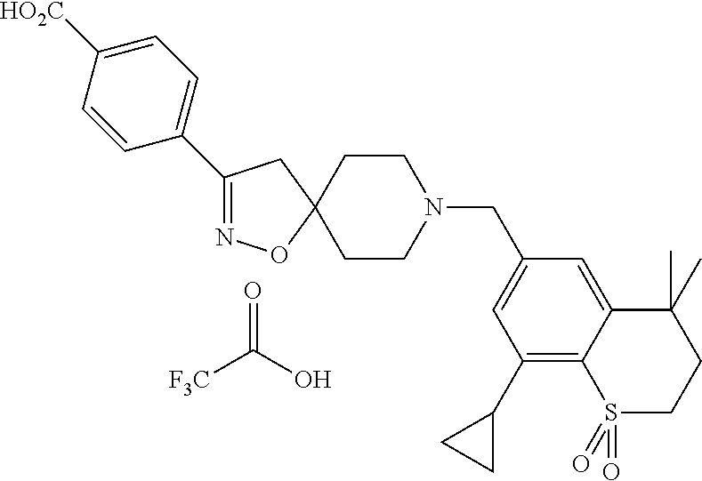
C1(C2=CC=C([HO2C])C=C2)=NOC2(C1)CCN(CC1=CC(C3CC3)=C3C(=C1)C(C)(C)CCS3(=O)=O)CC2.O=C(O)[F3C]
